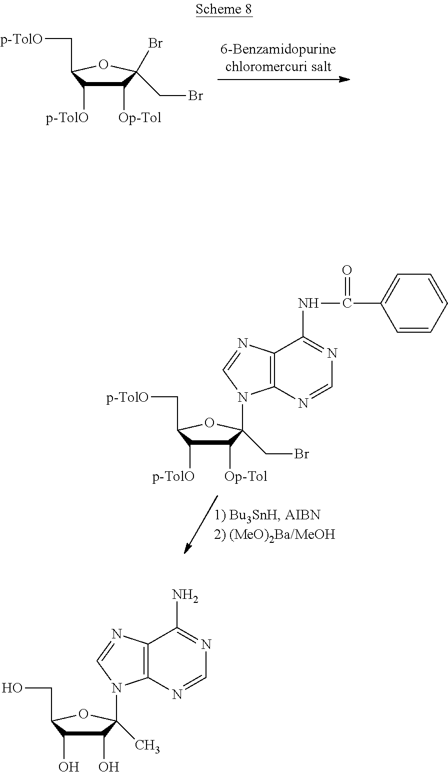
C1([Op-Tol])C([p-TolO])C(C[p-TolO])OC1(CBr)Br.C1([Op-Tol])C([p-TolO])C(C[p-TolO])OC1(CBr)N1C2=C(C(NC(C3=CC=CC=C3)=O)=NC=N2)N=C1.C1(O)C(O)C(CO)OC1(C)N1C2=C(C(N)=NC=N2)N=C1
